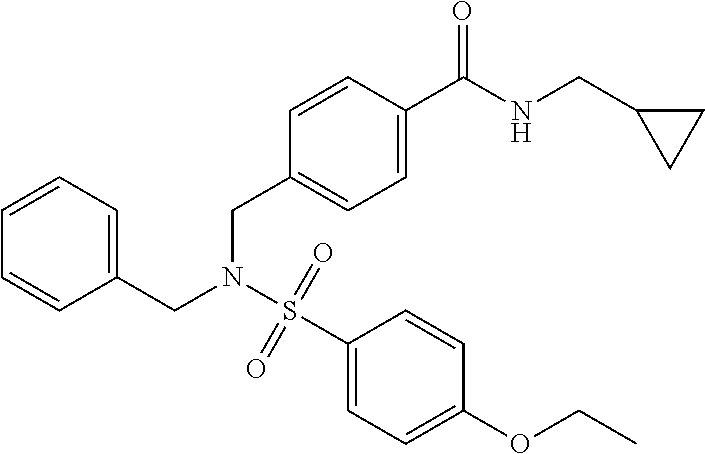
C1=C(CN(S(C2=CC=C(OCC)C=C2)(=O)=O)CC2=CC=C(C(NCC3CC3)=O)C=C2)C=CC=C1
